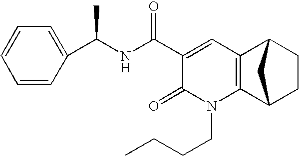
C1=CC=CC(C(NC(C2=CC3=C(N(CCCC)C2=O)C2CCC3C2)=O)C)=C1
